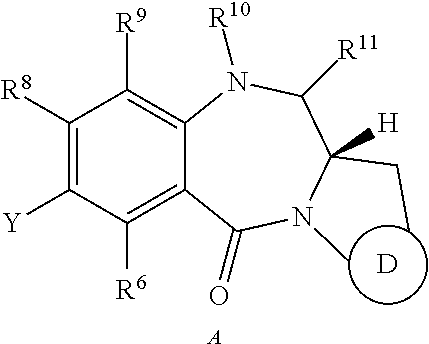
[A].[D].C1([R9])=C2C(=C([R6])C([Y])=C1[R8])C(=O)N(C)C(CC)([H])C([R11])N2[R10]
